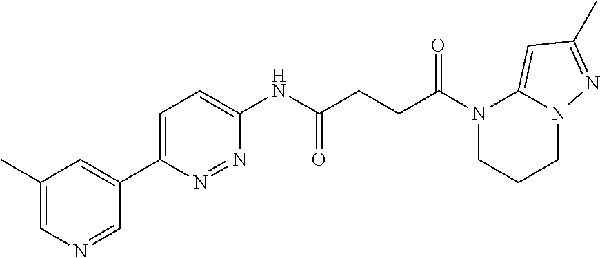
C1(C)=CN=CC(C2=CC=C(NC(CCC(N3CCCN4C3=CC(C)=N4)=O)=O)N=N2)=C1
